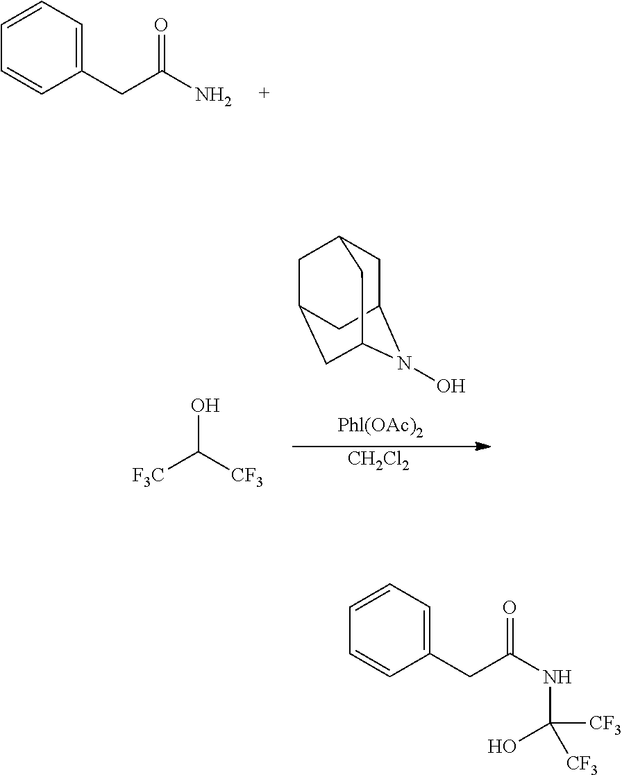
O=C(N)CC1=CC=CC=C1.C1C2N(O)C3CC(CC1C3)C2.[CH2Cl2].OC([F3C])[CF3].O=C(NC([CF3])(O)[CF3])CC1=CC=CC=C1
